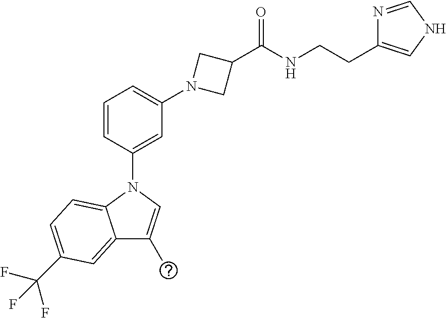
C1=CC(N2C3=CC=C(C(F)(F)F)C=C3C(C)=C2)=CC(N2CC(C(NCCC3=CNC=N3)=O)C2)=C1
